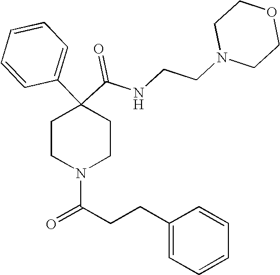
N(C(C1(C2=CC=CC=C2)CCN(C(CCC2=CC=CC=C2)=O)CC1)=O)CCN1CCOCC1
